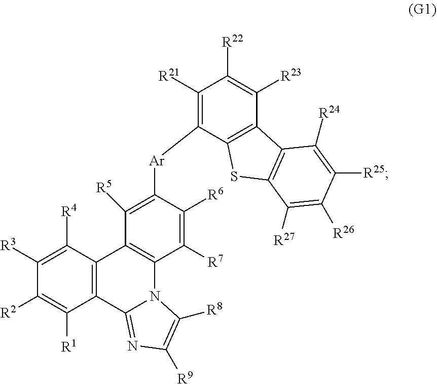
C12=C(C([R4])=C([R3])C([R2])=C1[R1])C1=C(N3C2=NC([R9])=C3[R8])C([R7])=C([R6])C([Ar]C2=C([R21])C([R22])=C([R23])C3=C2SC2=C3C([R24])=C([R25])C([R26])=C2[R27])=C1[R5]
